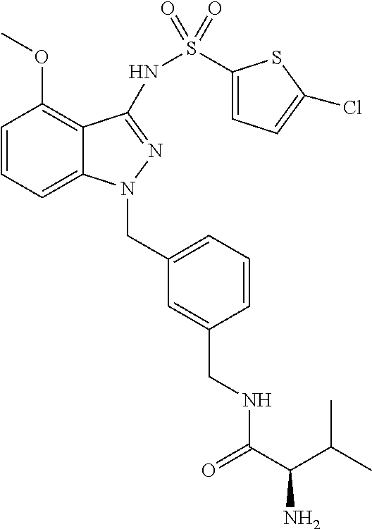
C1=CC=C2C(=C1OC)C(NS(C1=CC=C(Cl)S1)(=O)=O)=NN2CC1=CC=CC(CNC(C(N)C(C)C)=O)=C1
